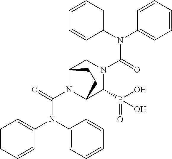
C1(N(C2=CC=CC=C2)C(=O)N2CC3N(C(=O)N(C4=CC=CC=C4)C4=CC=CC=C4)C(C2P(O)(=O)O)CC3)=CC=CC=C1
